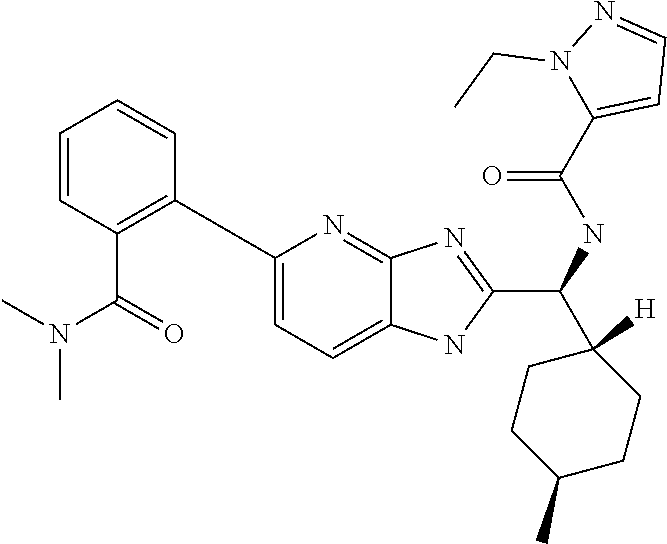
C1(C2=C(C(N(C)C)=O)C=CC=C2)=CC=C2C(=N1)N=C(C(NC(C1=CC=NN1CC)=O)C1([H])CCC(C)CC1)N2
